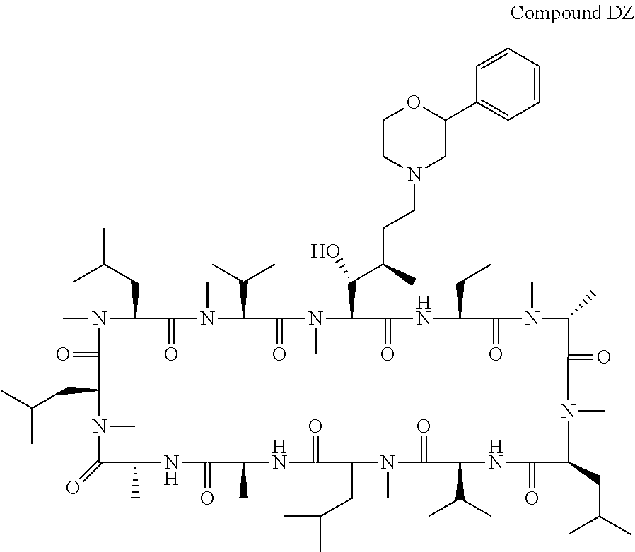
CC(CC1N(C)C(=O)C(CC(C)C)N(C)C(=O)C(C)NC(=O)C(C)NC(=O)C(CC(C)C)N(C)C(=O)C(C(C)C)NC(=O)C(CC(C)C)N(C)C(=O)C(C)N(C)C(=O)C(CC)NC(=O)C(C(C(C)CCN2CC(C3=CC=CC=C3)OCC2)O)N(C)C(=O)C(C(C)C)N(C)C1=O)C
